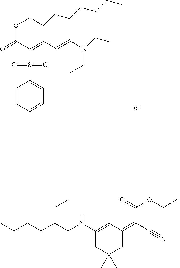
C1=CC=CC=C1S(C(C(OCCCCCCCC)=O)=CC=CN(CC)CC)(=O)=O.CCCCC(CNC1=CC(=C(C#N)C(=O)OCC)CC(C)(C)C1)CC
